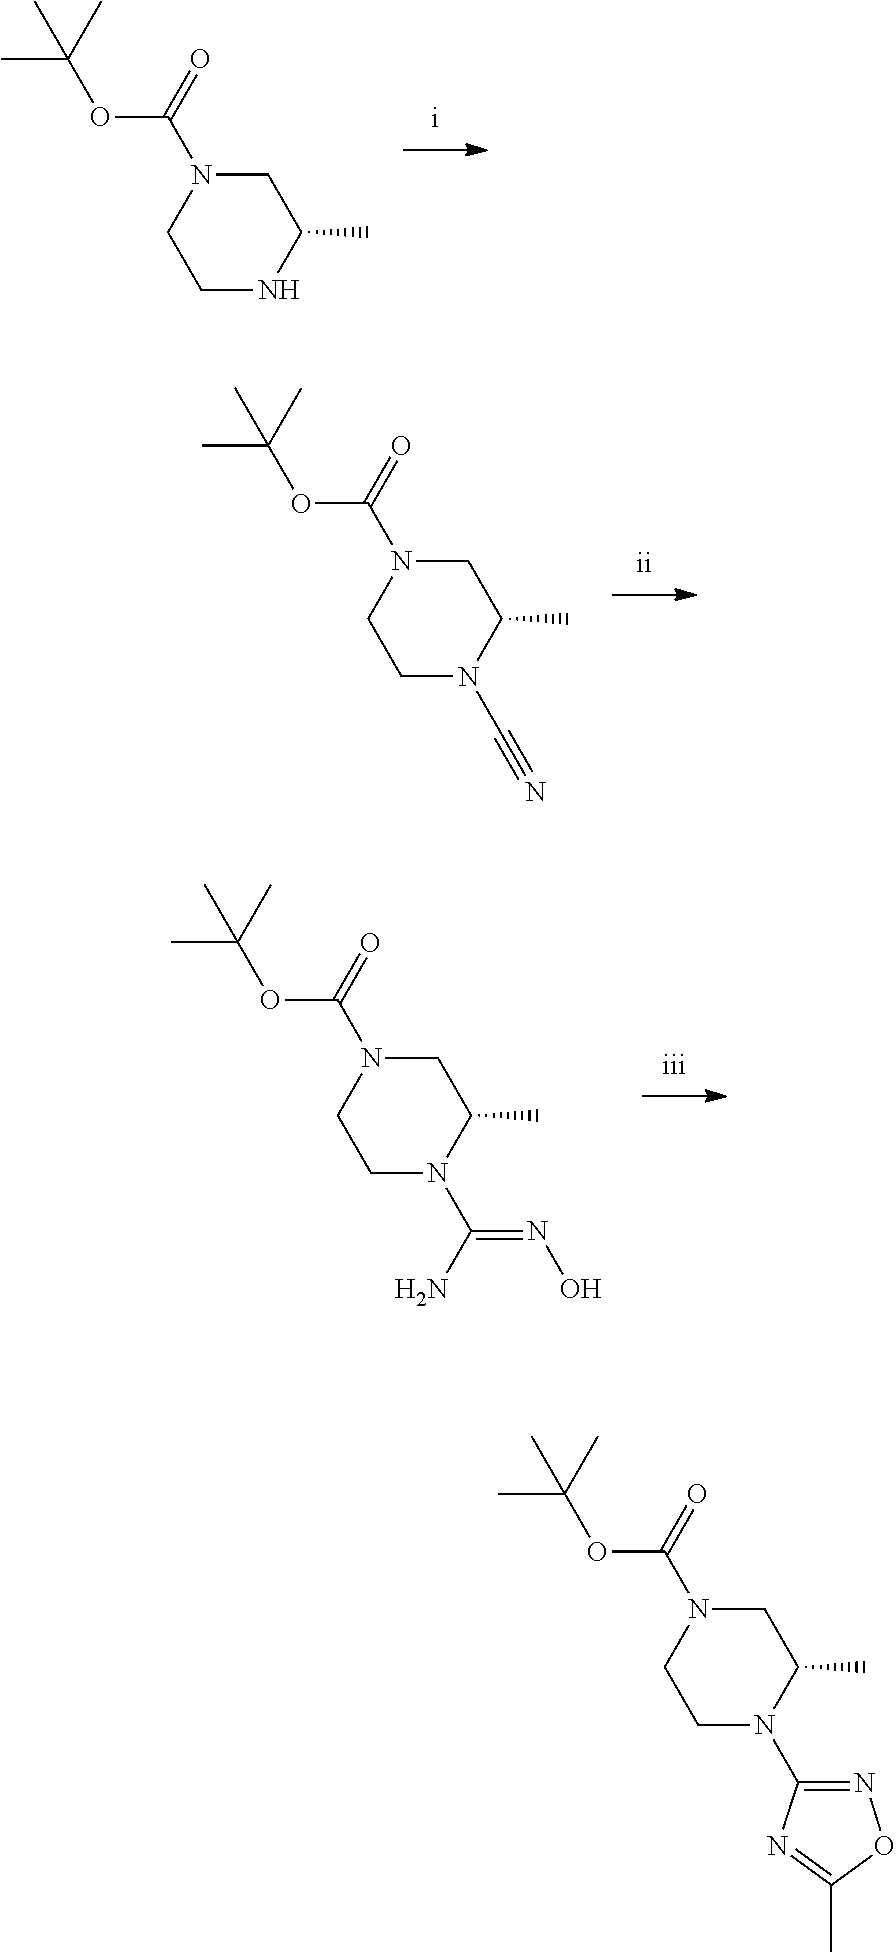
C1CNC(C)CN1C(=O)OC(C)(C)C.C1CN(C#N)C(C)CN1C(=O)OC(C)(C)C.C1CN(C(=NO)N)C(C)CN1C(=O)OC(C)(C)C.C1CN(C2=NOC(C)=N2)C(C)CN1C(=O)OC(C)(C)C
